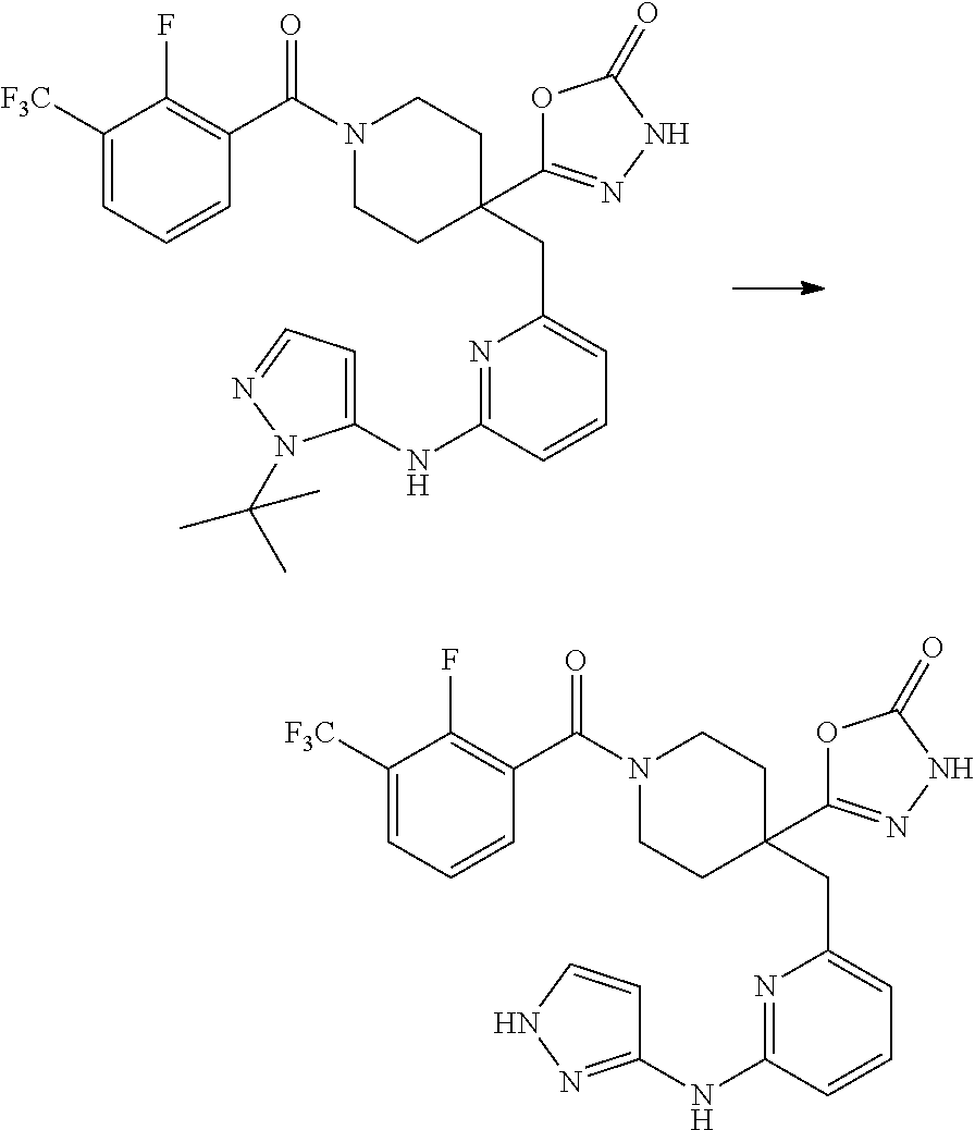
C1([F3C])=CC=CC(C(N2CCC(CC3=CC=CC(NC4=CC=NN4C(C)(C)C)=N3)(C3=NNC(=O)O3)CC2)=O)=C1F.C1([F3C])=CC=CC(C(N2CCC(CC3=CC=CC(NC4=NNC=C4)=N3)(C3=NNC(=O)O3)CC2)=O)=C1F
